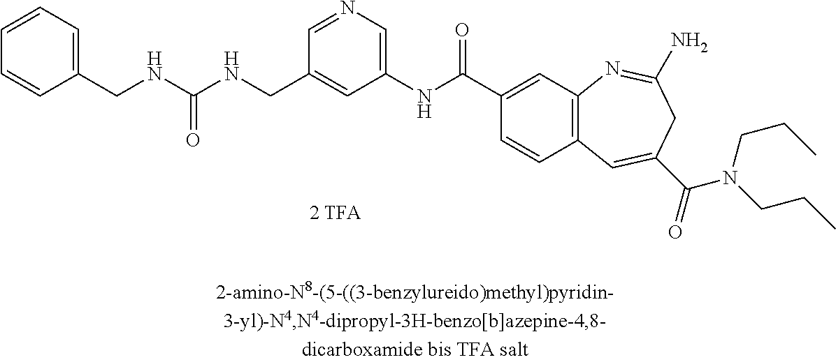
C1=CC=C(CNC(NCC2=CC(NC(C3=CC4=C(C=C3)C=C(C(=O)N(CCC)CCC)CC(N)=N4)=O)=CN=C2)=O)C=C1
